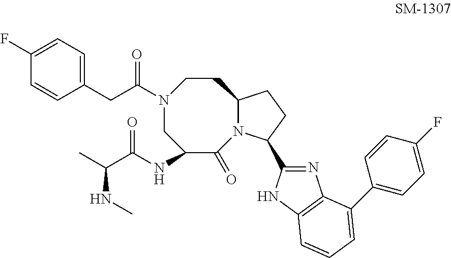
C1(NC(C(C)NC)=O)C(=O)N2C(CCN(C(CC3=CC=C(F)C=C3)=O)C1)CCC2C1=NC2=C(N1)C=CC=C2C1=CC=C(F)C=C1
